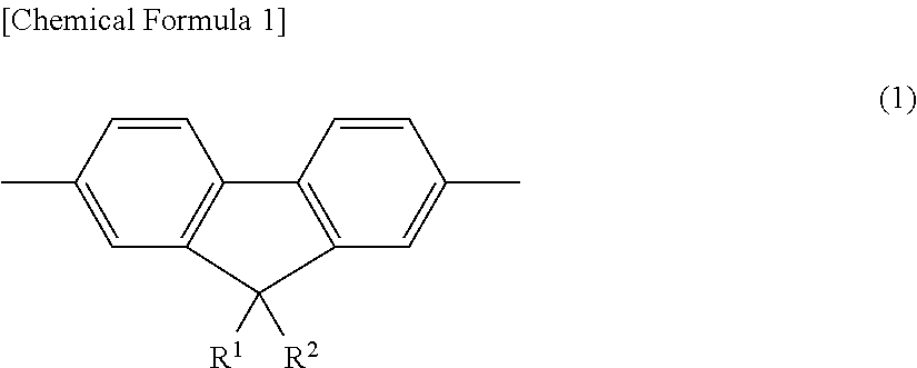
C12=C(C=C(C)C=C1)C([R2])([R1])C1=C2C=CC(C)=C1
